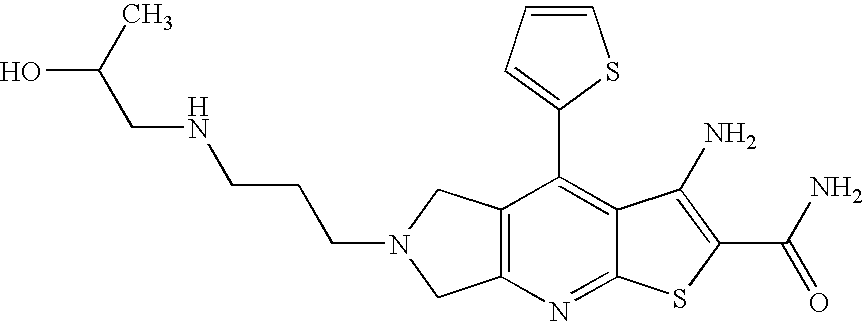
C12=C(CN(CCCNCC(O)C)C1)C(C1=CC=CS1)=C1C(=N2)SC(C(N)=O)=C1N
